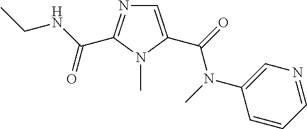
C1=C(C(=O)N(C)C2=CN=CC=C2)N(C)C(C(NCC)=O)=N1
